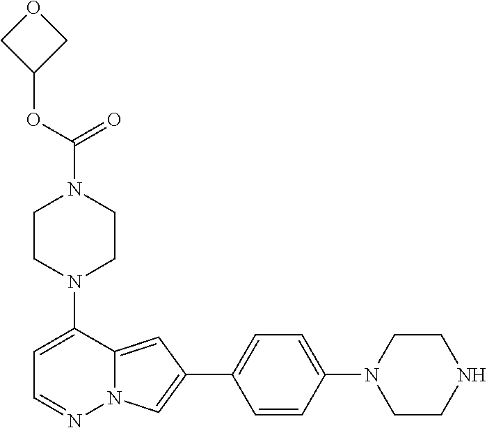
N1(C2=CC=NN3C2=CC(C2=CC=C(N4CCNCC4)C=C2)=C3)CCN(C(=O)OC2COC2)CC1
